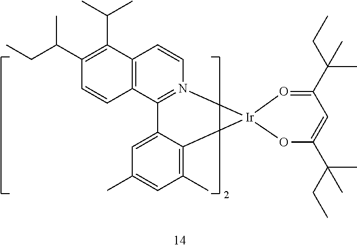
C12=C(C3=N(C=C1)[Ir]1(C4=C(C)C=C(C)C=C34)O=C(C(CC)(C)C)C=C(C(CC)(C)C)O1)C=CC(C(CC)C)=C2C(C)C
